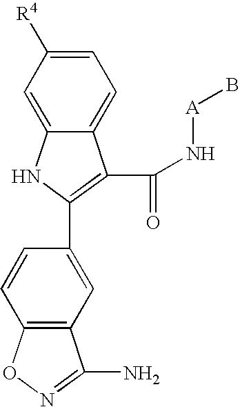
C12=CC=C([R4])C=C1NC(C1=CC3=C(C=C1)ON=C3N)=C2C(N[A]B)=O
